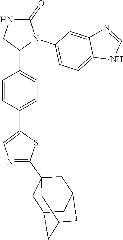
C1(=O)NCC(C2=CC=C(C3=CN=C(C45CC6CC(CC(C4)C6)C5)S3)C=C2)N1C1=CC=C2C(=C1)N=CN2
